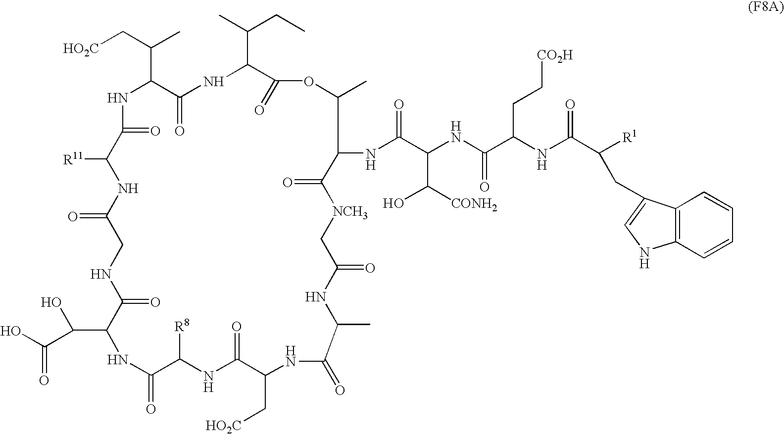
[HO2C]CC(C1NC(=O)C([R11])NC(=O)CNC(=O)C(C(C(O)=O)O)NC(=O)C([R8])NC(=O)C(C[HO2C])NC(=O)C(C)NC(=O)C[NCH3]C(=O)C(NC(C(C([CONH2])O)NC(C(NC(C([R1])CC2=CNC3=C2C=CC=C3)=O)CC[CO2H])=O)=O)C(C)OC(=O)C(C(C)CC)NC1=O)C
